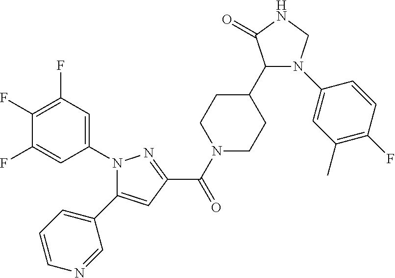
C1(F)=C(F)C=C(N2C(C3=CC=CN=C3)=CC(C(N3CCC(C4N(C5=CC(C)=C(F)C=C5)CNC4=O)CC3)=O)=N2)C=C1F
